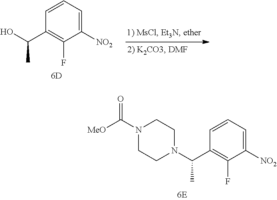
C1([NO2])=CC=CC(C(O)C)=C1F.C1([NO2])=CC=CC(C(N2CCN(C([MeO])=O)CC2)C)=C1F
